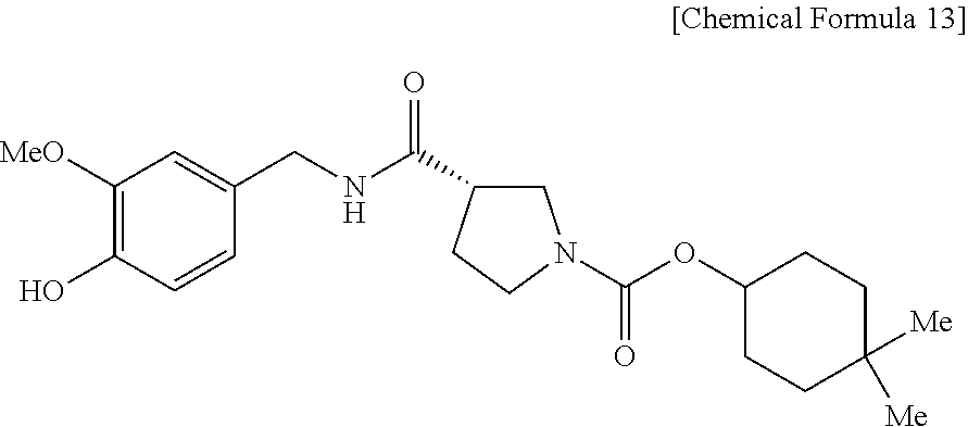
C1([MeO])=C(O)C=CC(CNC(=O)C2CN(C(OC3CCC([Me])([Me])CC3)=O)CC2)=C1
